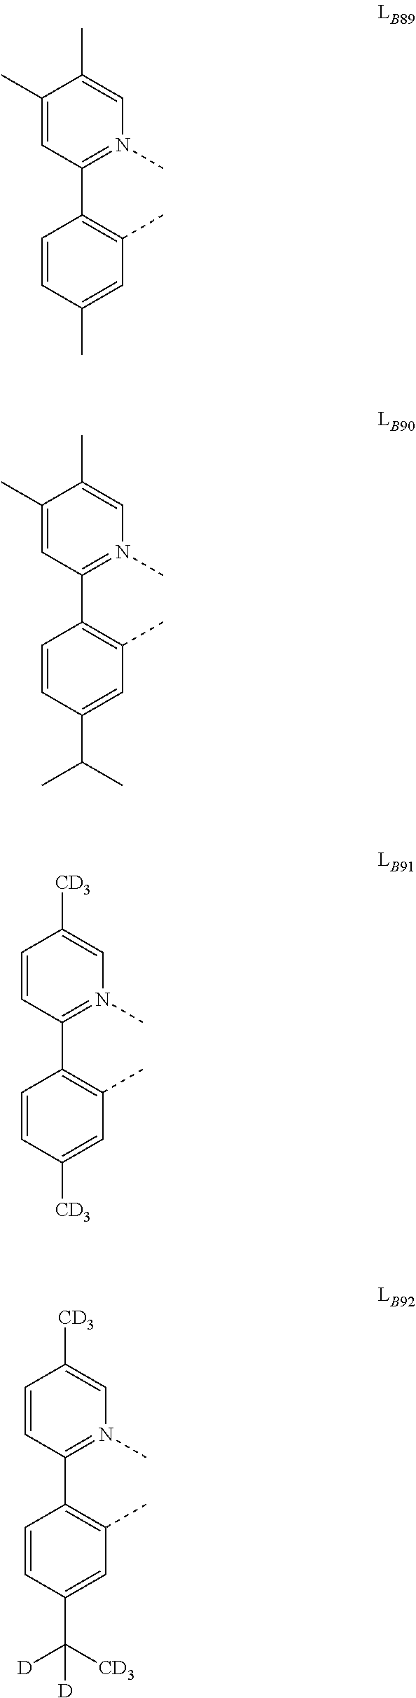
C1=C(C)C(C)=CN(C)=C1C1=C(C)C=C(C)C=C1.C1=C(C)C(C)=CN(C)=C1C1=C(C)C=C(C(C)C)C=C1.C1=CC([CD3])=CN(C)=C1C1=C(C)C=C([CD3])C=C1.C1([CD3])=CN(C)=C(C2=C(C)C=C(C([D])([D])[CD3])C=C2)C=C1
